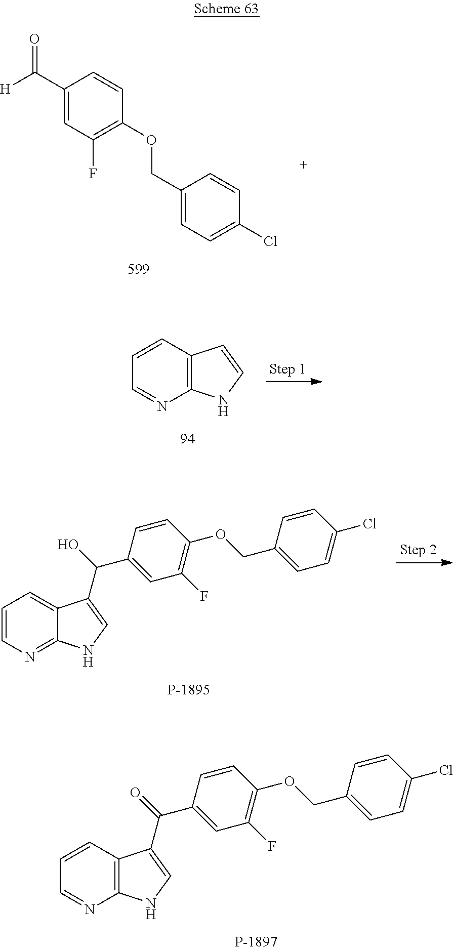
C1=CC2=C(N=C1)NC=C2C(C1=CC(F)=C(OCC2=CC=C(Cl)C=C2)C=C1)=O.C1(OCC2=CC=C(Cl)C=C2)=C(F)C=C(C([H])=O)C=C1.C12=C(C=CC=N1)C=CN2.C1=CN=C2C(=C1)C(C(C1=CC(F)=C(OCC3=CC=C(Cl)C=C3)C=C1)O)=CN2
